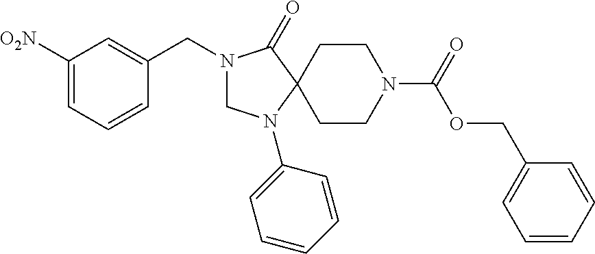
N1(CC2=CC([O2N])=CC=C2)CN(C2=CC=CC=C2)C2(C1=O)CCN(C(OCC1=CC=CC=C1)=O)CC2
